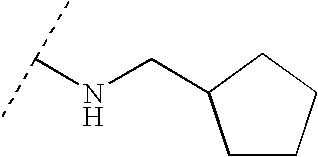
C1CCCC1CNC(C)C
